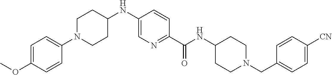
N(C(C1=NC=C(NC2CCN(C3=CC=C(OC)C=C3)CC2)C=C1)=O)C1CCN(CC2=CC=C([CN])C=C2)CC1
